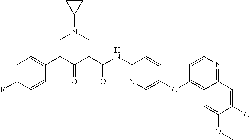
C1=C(F)C=CC(C2=CN(C3CC3)C=C(C(NC3=NC=C(OC4=C5C(=NC=C4)C=C(OC)C(OC)=C5)C=C3)=O)C2=O)=C1
